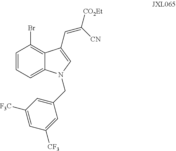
C1=CC=C2C(=C1Br)C(C=C([CO2Et])[CN])=CN2CC1=CC([F3C])=CC([CF3])=C1
